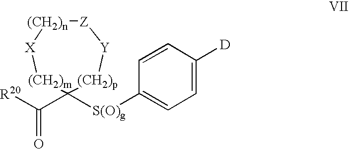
C(C1([S(O)g]C2=CC=C([D])C=C2)[(CH2)p][Y][Z][(CH2)n][X][(CH2)m]1)(=O)[R20]
